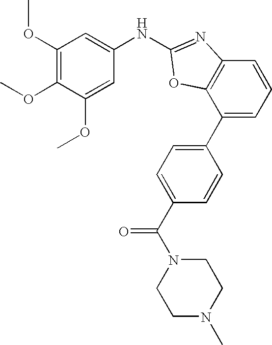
C1(OC)=C(OC)C(OC)=CC(NC2=NC3=C(C(C4=CC=C(C(N5CCN(C)CC5)=O)C=C4)=CC=C3)O2)=C1
